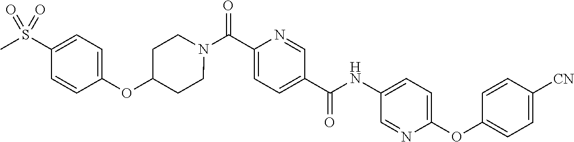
N(C(C1=CC=C(C(=O)N2CCC(OC3=CC=C(S(=O)(C)=O)C=C3)CC2)N=C1)=O)C1=CC=C(OC2=CC=C([CN])C=C2)N=C1
